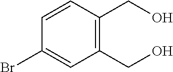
C1(CO)=C(CO)C=CC(Br)=C1
